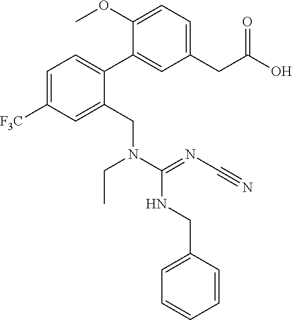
C1=C([F3C])C=C(CN(CC)C(NCC2=CC=CC=C2)=NC#N)C(C2=CC(CC(O)=O)=CC=C2OC)=C1
